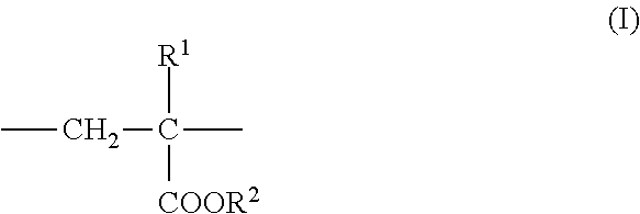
CCC(C)([R1])[COOR2]
